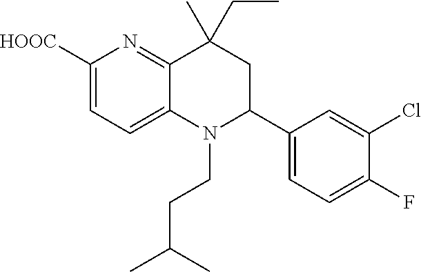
C1([HOOC])=CC=C2C(=N1)C(C)(CC)CC(C1=CC=C(F)C(Cl)=C1)N2CCC(C)C
